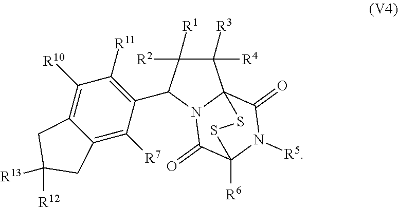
C1([R3])([R4])C([R2])([R1])C(C2=C([R11])C([R10])=C3C(=C2[R7])CC([R12])([R13])C3)N2C(=O)C3([R6])N([R5])C(=O)C12SS3
